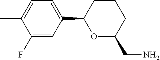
C1=C(F)C(C)=CC=C1C1OC(CN)CCC1
